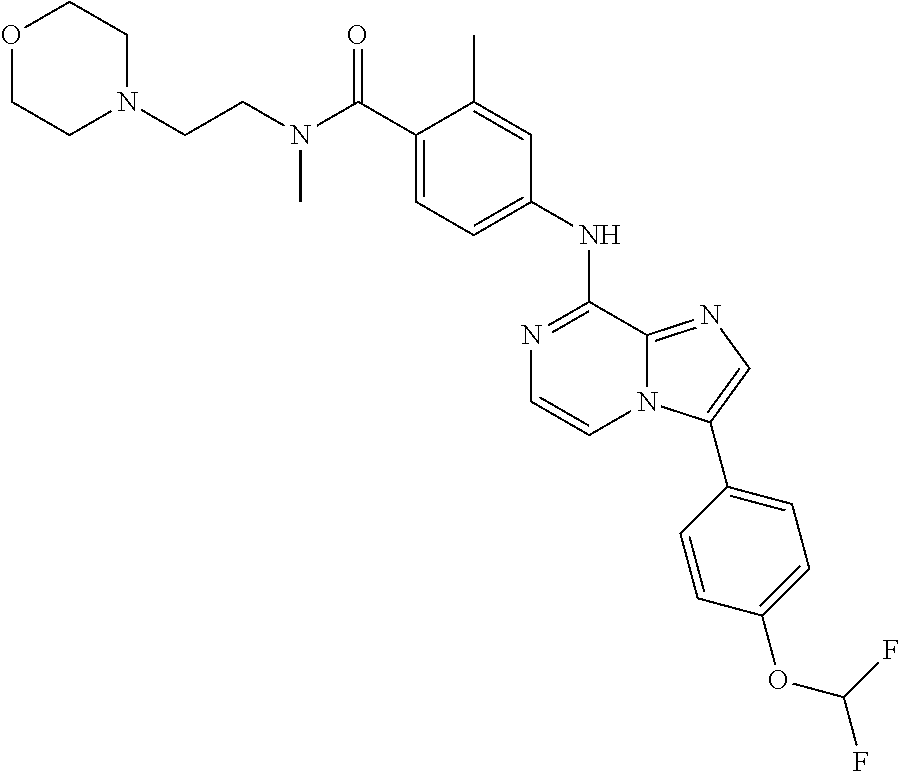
C1(C(N(CCN2CCOCC2)C)=O)=CC=C(NC2=NC=CN3C2=NC=C3C2=CC=C(OC(F)F)C=C2)C=C1C
